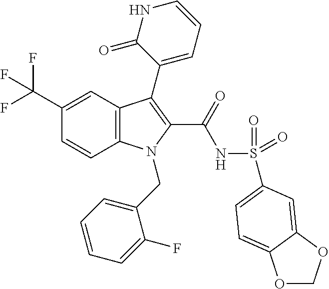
C1(C(F)(F)F)=CC2=C(C=C1)N(CC1=CC=CC=C1F)C(C(=O)NS(=O)(=O)C1=CC=C3OCOC3=C1)=C2C1=CC=CNC1=O
